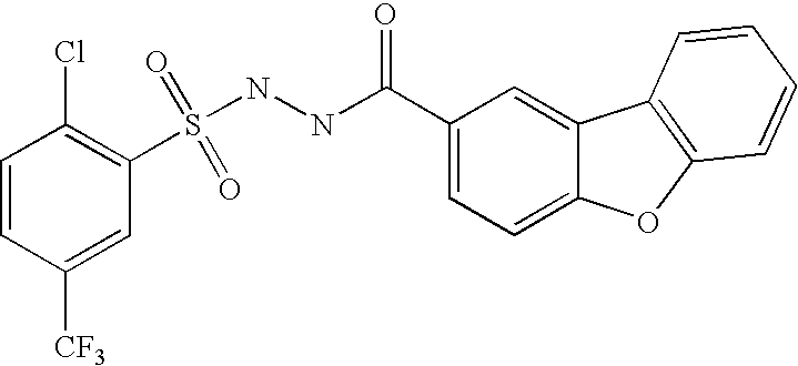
C1=CC([CF3])=CC(S(NNC(C2=CC=C3C(=C2)C2=C(O3)C=CC=C2)=O)(=O)=O)=C1Cl
